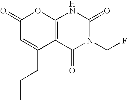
C12=C(C(=O)N(CF)C(=O)N1)C(CCC)=CC(=O)O2
